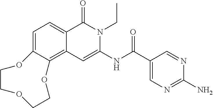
C1=C2C(=C3C(=C1)C(=O)N(CC)C(NC(=O)C1=CN=C(N)N=C1)=C3)OCCOCCO2
